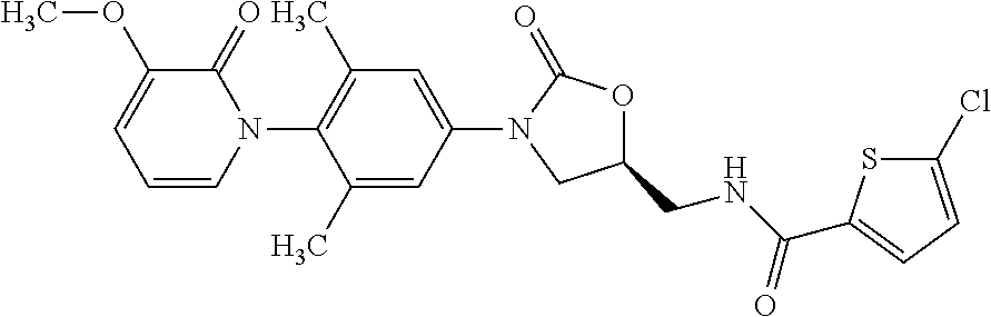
C1=C(C)C(N2C(=O)C(OC)=CC=C2)=C(C)C=C1N1CC(CNC(=O)C2=CC=C(Cl)S2)OC1=O
